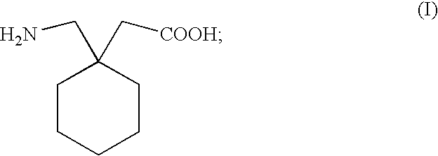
C1CCCCC1(CN)C[COOH]
